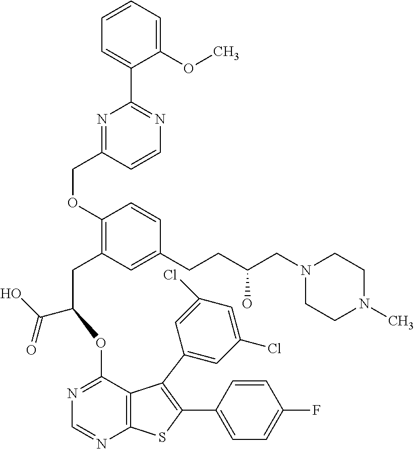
C(C1=C(OCC2=NC(C3=CC=CC=C3OC)=NC=C2)C=CC(CCC(CN2CCN(C)CC2)O)=C1)C(OC1=NC=NC2=C1C(C1=CC(Cl)=CC(Cl)=C1)=C(C1=CC=C(F)C=C1)S2)C(O)=O
